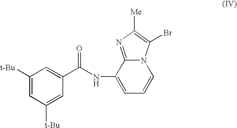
C1([t-Bu])=CC([t-Bu])=CC(C(NC2=CC=CN3C2=NC([Me])=C3Br)=O)=C1
